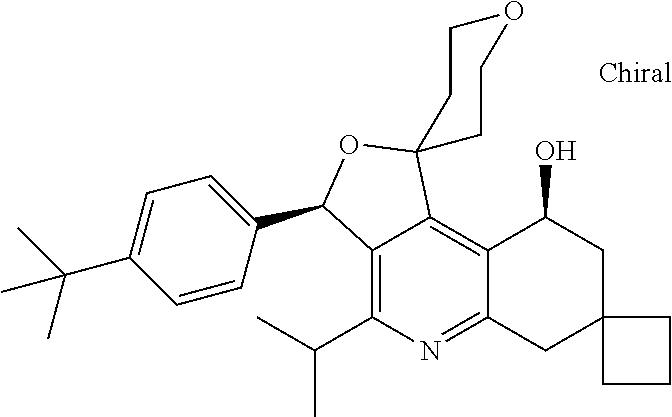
C12=C(C(C)C)N=C3C(=C1C1(OC2C2=CC=C(C(C)(C)C)C=C2)CCOCC1)C(O)CC1(C3)CCC1
